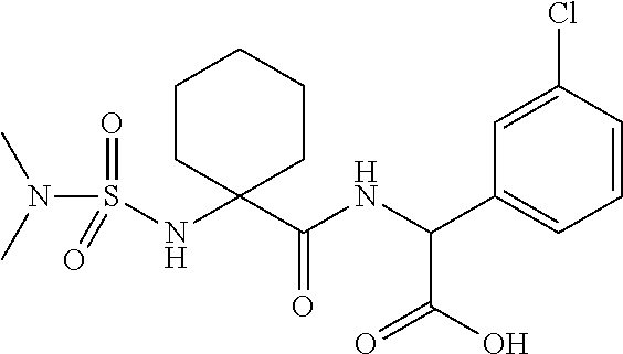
C1CC(NS(N(C)C)(=O)=O)(C(=O)NC(C(O)=O)C2=CC=CC(Cl)=C2)CCC1
